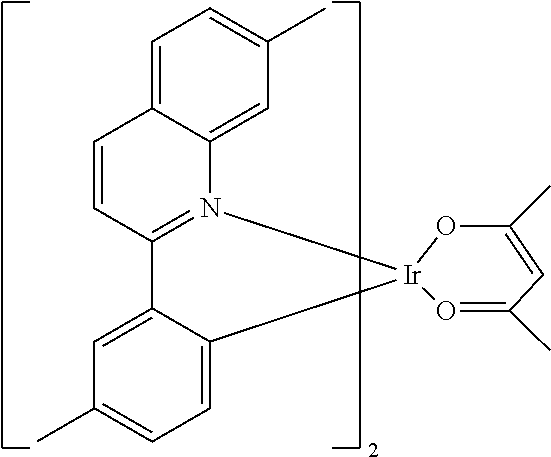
C1=CC2=N(C3=CC(C)=CC=C13)[Ir]1(C3=CC=C(C)C=C23)O=C(C)C=C(C)O1
